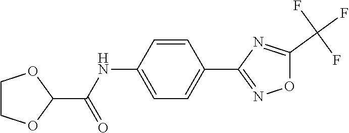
C1=C(NC(C2OCCO2)=O)C=CC(C2=NOC(C(F)(F)F)=N2)=C1
